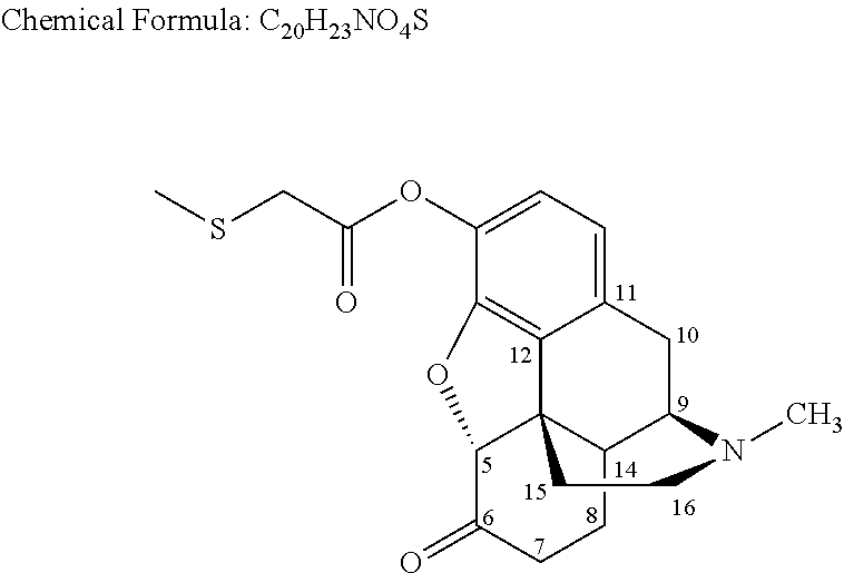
C1(OC(=O)CSC)=CC=C2C3=C1OC1C34C(C(C2)N(C)CC4)CCC1=O
